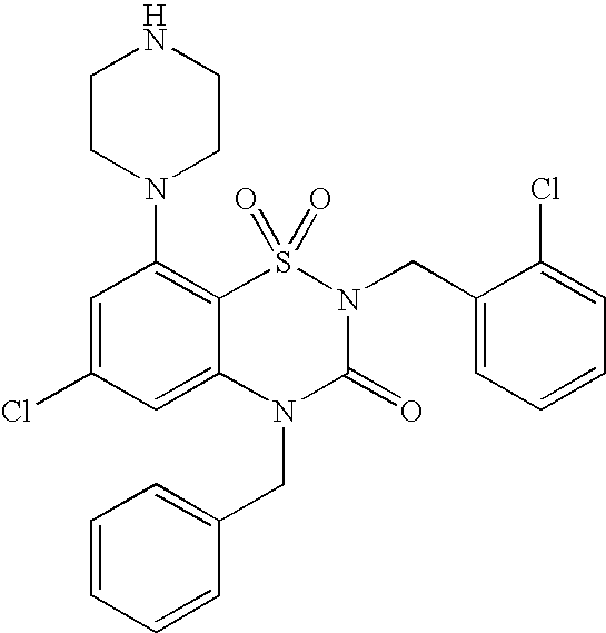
C1=C(Cl)C=C2C(=C1N1CCNCC1)S(=O)(=O)N(CC1=CC=CC=C1Cl)C(=O)N2CC1=CC=CC=C1
